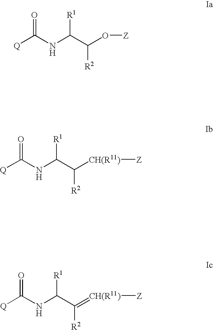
[Q]C(NC(C(O[Z])[R2])[R1])=O.[Q]C(NC(C([CH(R11)][Z])[R2])[R1])=O.[Q]C(NC(C(=[CH(R11)][Z])[R2])[R1])=O
